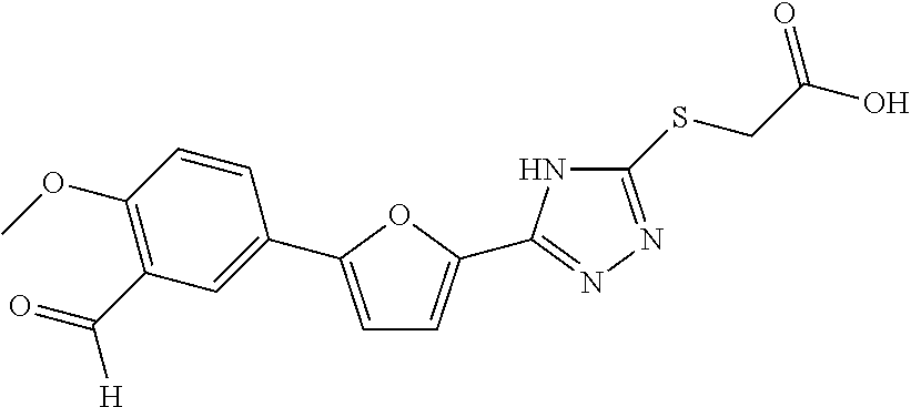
C1=C(C2=CC(C(=O)[H])=C(OC)C=C2)OC(C2=NN=C(SCC(O)=O)N2)=C1
